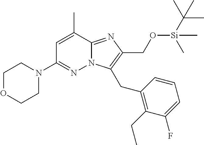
C1OCCN(C2=NN3C(=NC(CO[Si](C(C)(C)C)(C)C)=C3CC3=C(CC)C(F)=CC=C3)C(C)=C2)C1
